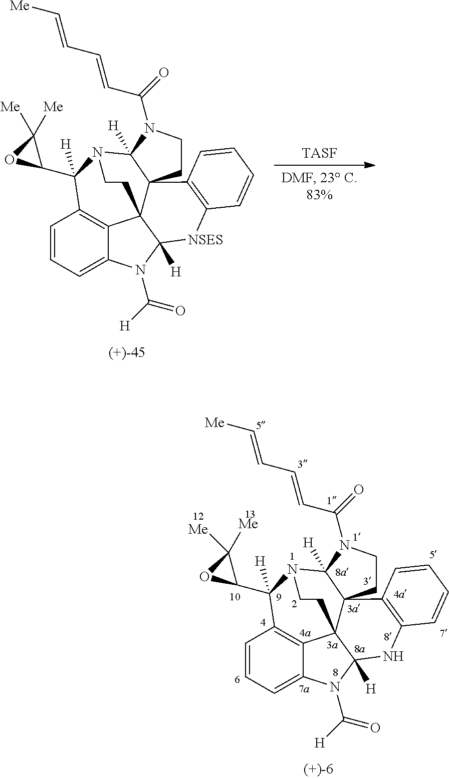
C1=CC=C2C3=C1C(C1OC1([Me])[Me])([H])N1C4([H])C5(C3(C([H])(N2C([H])=O)NC2=C5C=CC=C2)CC1)CCN4C(=O)C=CC=C[Me].C1=CC=C2C3=C1C(C1OC1([Me])[Me])([H])N1C4([H])C5(C3(C([H])([NSES]C3=C5C=CC=C3)N2C([H])=O)CC1)CCN4C(=O)C=CC=C[Me].[TASF]
